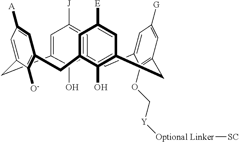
C12=CC([J])=CC(=C1O)CC1=CC([G])=CC(=C1OC[Y][Optional Linker][SC])CC1=C(O)C(=CC([E])=C1)CC1=C([O-])C(=CC([A])=C1)C2
